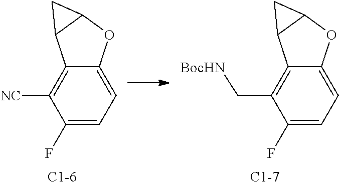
C12=CC=C(F)C([NC])=C1C1CC1O2.C12=CC=C(F)C(C[BocHN])=C1C1CC1O2
